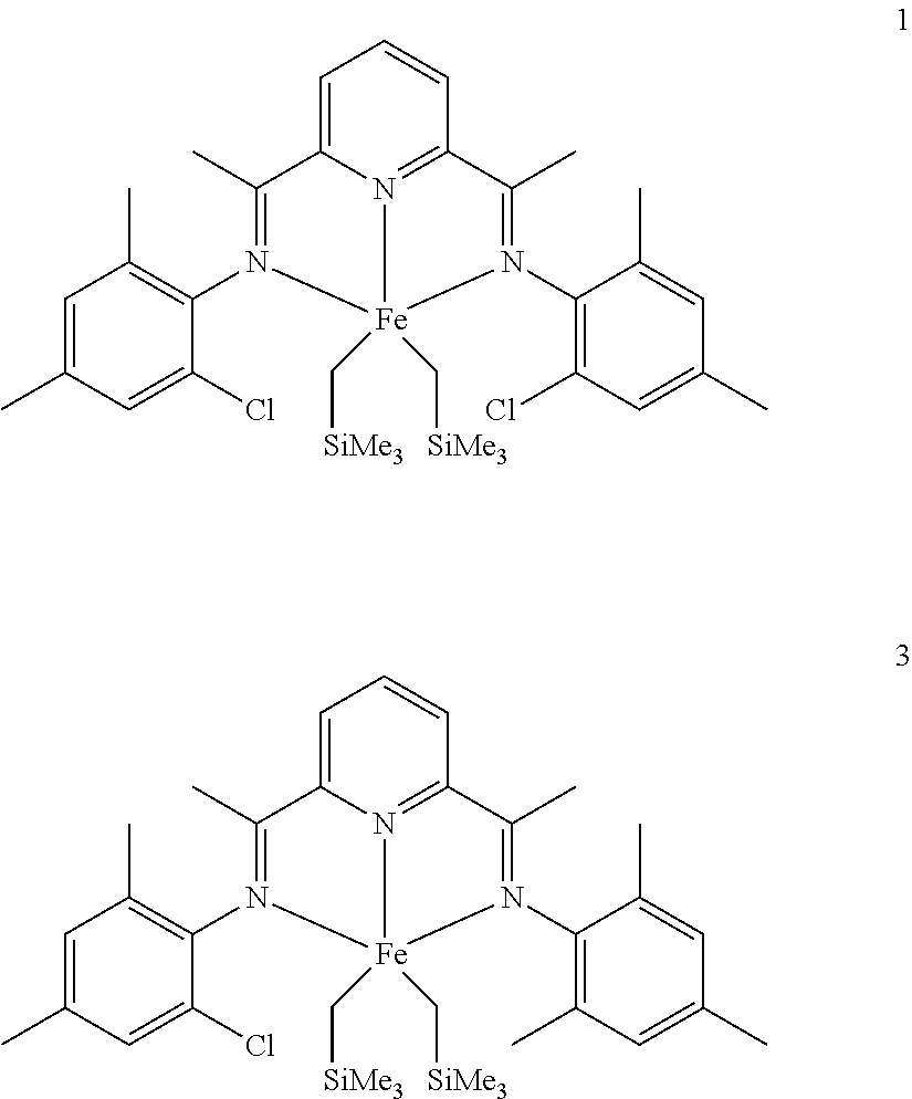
C1=C(C)C=C(Cl)C(N2=C(C)C3=CC=CC4=N3[Fe]2(C[SiMe3])(C[SiMe3])N(C2=C(Cl)C=C(C)C=C2C)=C4C)=C1C.C1=C(C)C=C(Cl)C(N2=C(C)C3=CC=CC4=N3[Fe]2(C[SiMe3])(C[SiMe3])N(C2=C(C)C=C(C)C=C2C)=C4C)=C1C
